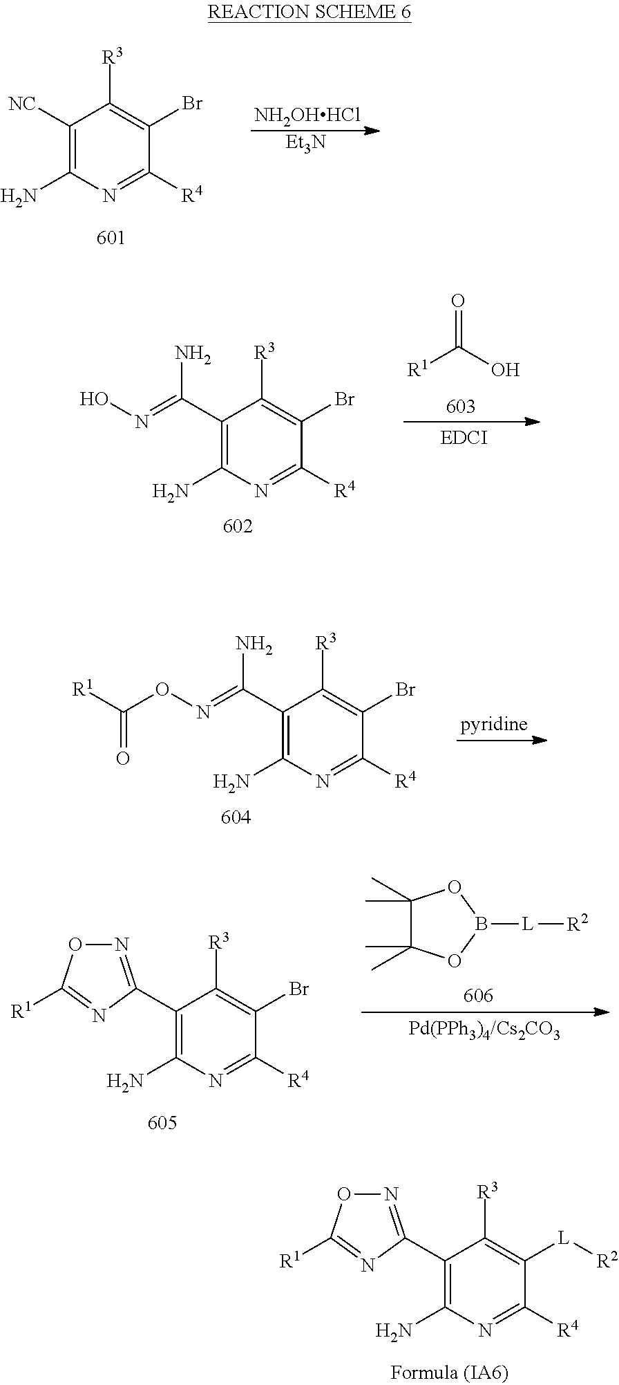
C1(C)(C)C(C)(C)OB([L][R2])O1.C1(C2=NOC([R1])=N2)=C(N)N=C([R4])C(Br)=C1[R3].C1(C2=NOC([R1])=N2)=C(N)N=C([R4])C([L][R2])=C1[R3].C1(C(N)=NOC(=O)[R1])=C(N)N=C([R4])C(Br)=C1[R3].[NH2OHHCl].[Et3N].C1([NC])=C(N)N=C([R4])C(Br)=C1[R3].C1(C(N)=NO)=C(N)N=C([R4])C(Br)=C1[R3].[R1]C(O)=O
